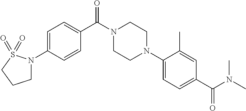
C1=C(N2CCCS2(=O)=O)C=CC(C(N2CCN(C3=CC=C(C(N(C)C)=O)C=C3C)CC2)=O)=C1
